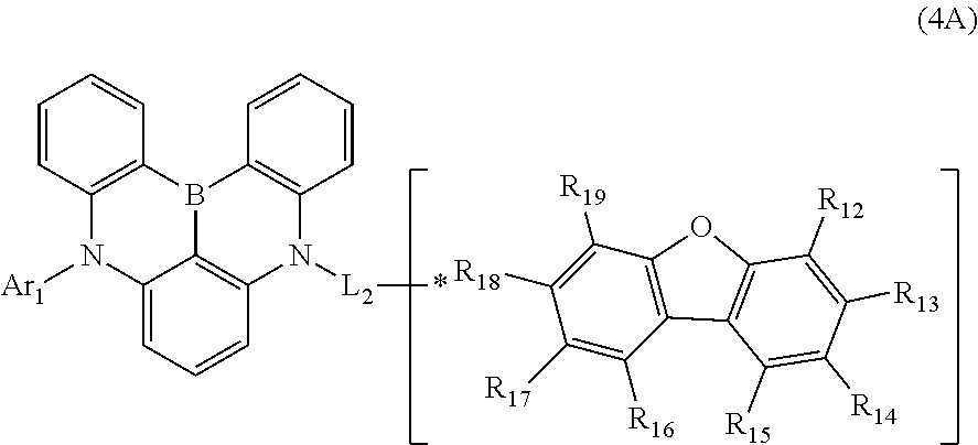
C12=CC=CC3=C1B(C1=C(N2[Ar1])C=CC=C1)C1=C(N3[L2]*)C=CC=C1.C12=C(C3=C(O1)C([R12])=C([R13])C([R14])=C3[R15])C([R16])=C([R17])C([R18])=C2[R19]
